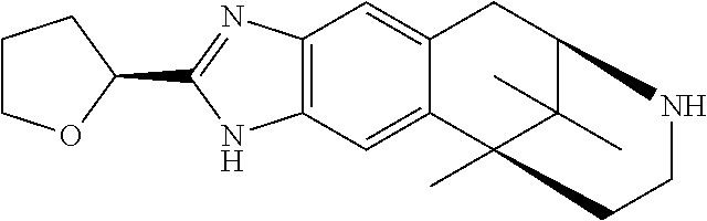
C12=C(C=C3C(=C1)CC1C(C)(C)C3(C)CCN1)NC(C1CCCO1)=N2
